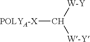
[POLYA-X]C([W-Y])[W-Y]
